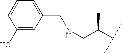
C1(O)=CC(CNCC(C(C)C)C)=CC=C1
